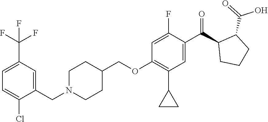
C1(OCC2CCN(CC3=CC(C(F)(F)F)=CC=C3Cl)CC2)=C(C2CC2)C=C(C(=O)C2C(C(=O)O)CCC2)C(F)=C1
